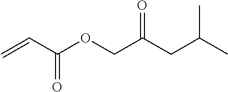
C=CC(OCC(CC(C)C)=O)=O
